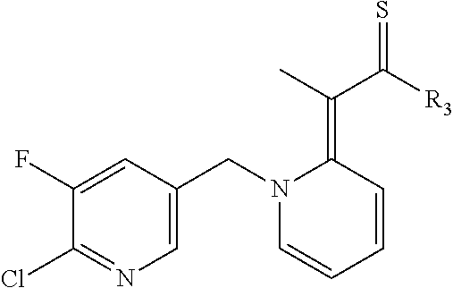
C1(F)=CC(CN2C=CC=CC2=C(C([R3])=S)C)=CN=C1Cl
